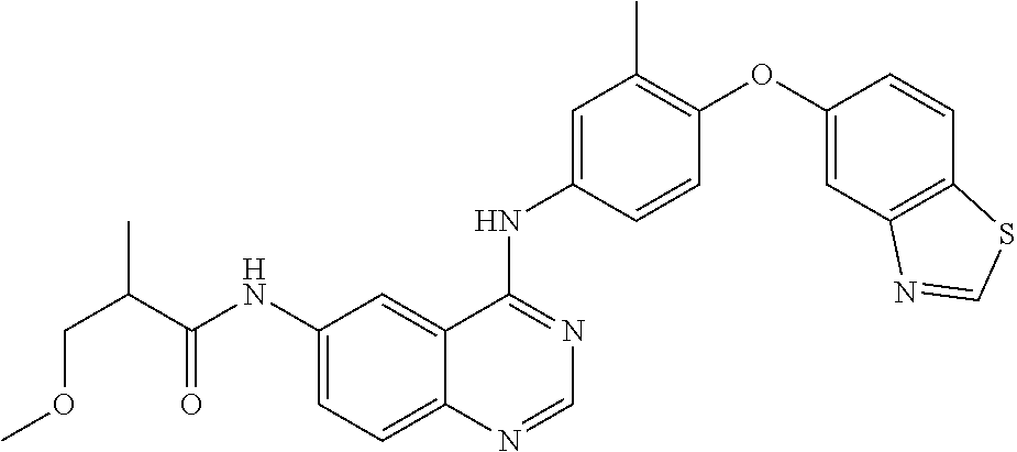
C1(NC(C(COC)C)=O)=CC=C2C(=C1)C(NC1=CC(C)=C(OC3=CC4=C(C=C3)SC=N4)C=C1)=NC=N2
